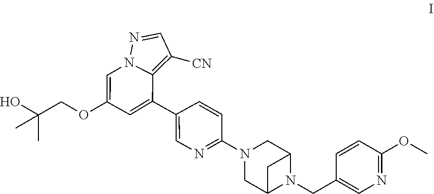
C1(OCC(O)(C)C)=CN2C(=C([CN])C=N2)C(C2=CN=C(N3CC4N(CC5=CN=C(OC)C=C5)C(C3)C4)C=C2)=C1
